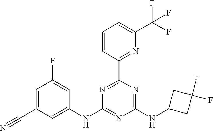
C1=C(C#N)C=C(NC2=NC(NC3CC(F)(F)C3)=NC(C3=NC(C(F)(F)F)=CC=C3)=N2)C=C1F
